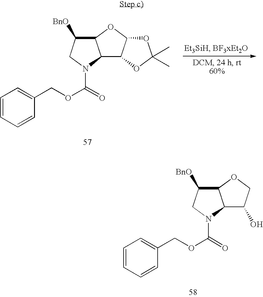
C12C3C(OC1C([BnO])CN2C(=O)OCC1=CC=CC=C1)OC(C)(C)O3.C12C(O)COC1C([BnO])CN2C(=O)OCC1=CC=CC=C1
